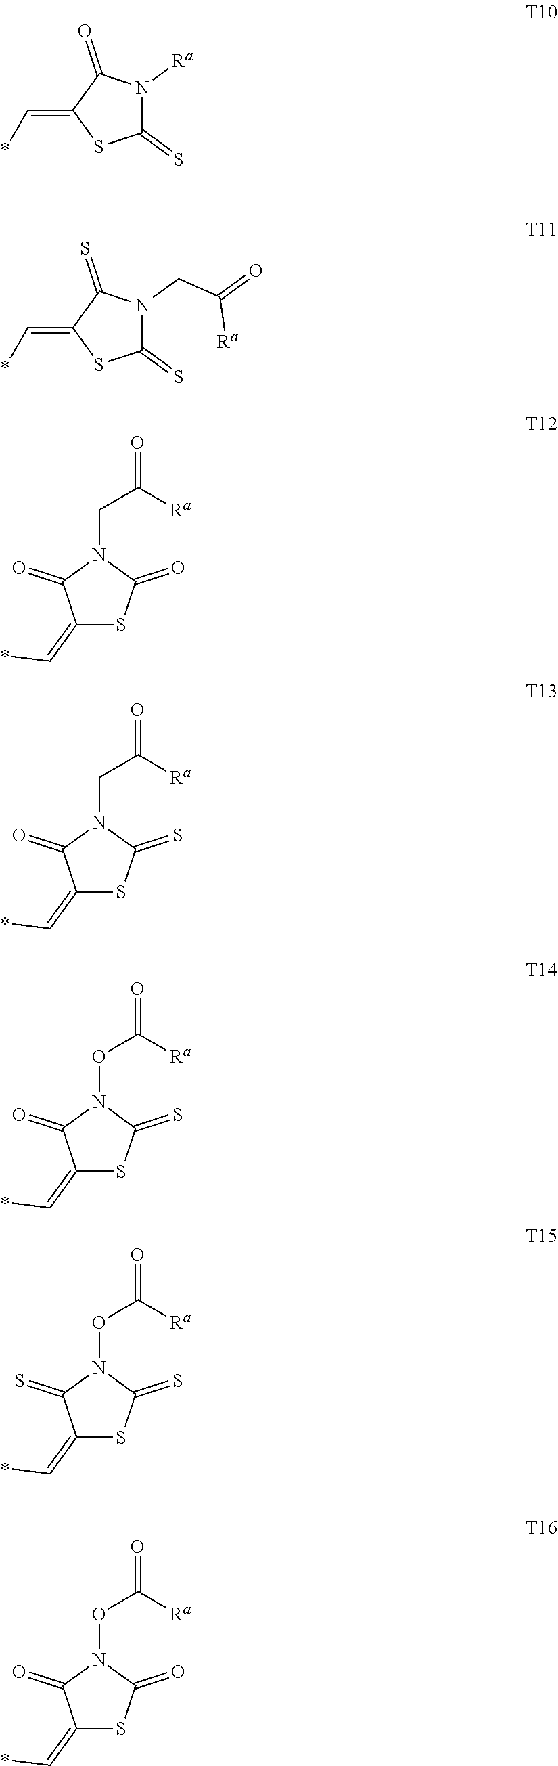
C1(=S)N([Ra])C(=O)C(=C*)S1.C1(=S)N(CC(=O)[Ra])C(=S)C(=C*)S1.C1(=C*)SC(=O)N(CC([Ra])=O)C1=O.C1(=C*)SC(=S)N(CC([Ra])=O)C1=O.C1(=C*)SC(=S)N(OC([Ra])=O)C1=O.C1(=C*)SC(=S)N(OC([Ra])=O)C1=S.C1(=C*)SC(=O)N(OC([Ra])=O)C1=O
